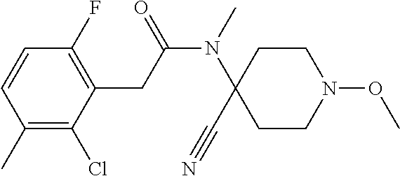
C1=CC(C)=C(Cl)C(CC(N(C2(C#N)CCN(OC)CC2)C)=O)=C1F
